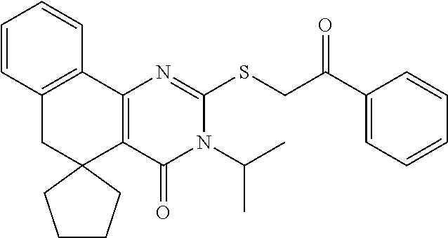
C12=C(C3=C(CC14CCCC4)C=CC=C3)N=C(SCC(C1=CC=CC=C1)=O)N(C(C)C)C2=O
